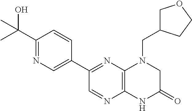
C1(C2=NC3=C(N=C2)NC(=O)CN3CC2COCC2)=CN=C(C(O)(C)C)C=C1
